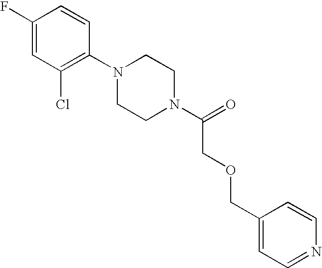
C1(F)=CC(Cl)=C(N2CCN(C(=O)COCC3=CC=NC=C3)CC2)C=C1
